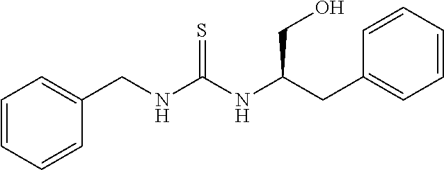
C1=CC=CC(CNC(NC(CC2=CC=CC=C2)CO)=S)=C1
